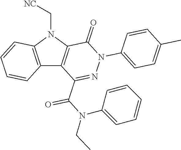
C12=C(N(C[NC])C3=C1C(C(N(C1=CC=CC=C1)CC)=O)=NN(C1=CC=C(C)C=C1)C3=O)C=CC=C2
